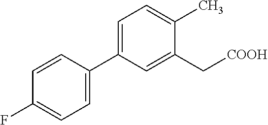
C1=CC(C2=CC=C(C)C(C[COOH])=C2)=CC=C1F
